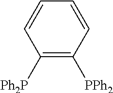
C1([Ph2P])=C([PPh2])C=CC=C1
